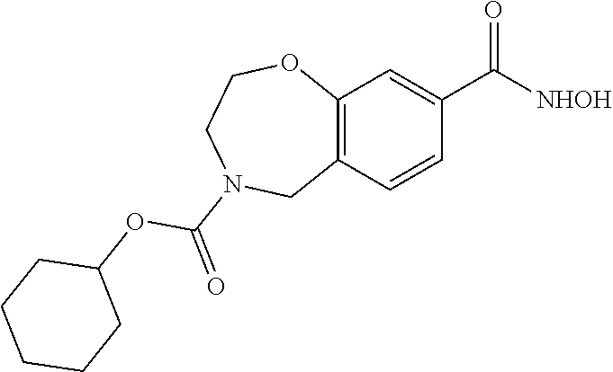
C12=C(C=CC(C([NHOH])=O)=C1)CN(C(OC1CCCCC1)=O)CCO2
